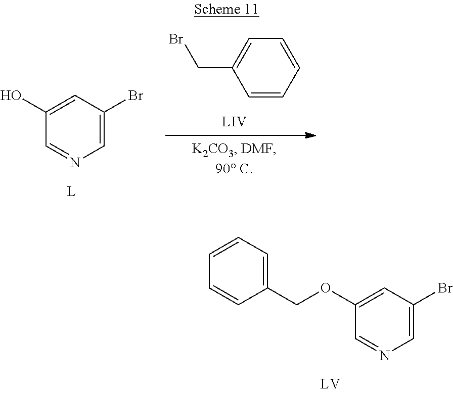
C1=C(OCC2=CC=CC=C2)C=NC=C1Br.C1=C(O)C=NC=C1Br.C1=CC=CC=C1CBr
